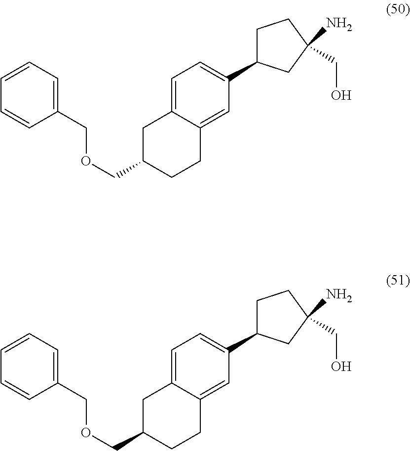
C1C(C2=CC=C3C(=C2)CCC(COCC2=CC=CC=C2)C3)CC(CO)(N)C1.C1C(C2=CC=C3C(=C2)CCC(COCC2=CC=CC=C2)C3)CC(CO)(N)C1
